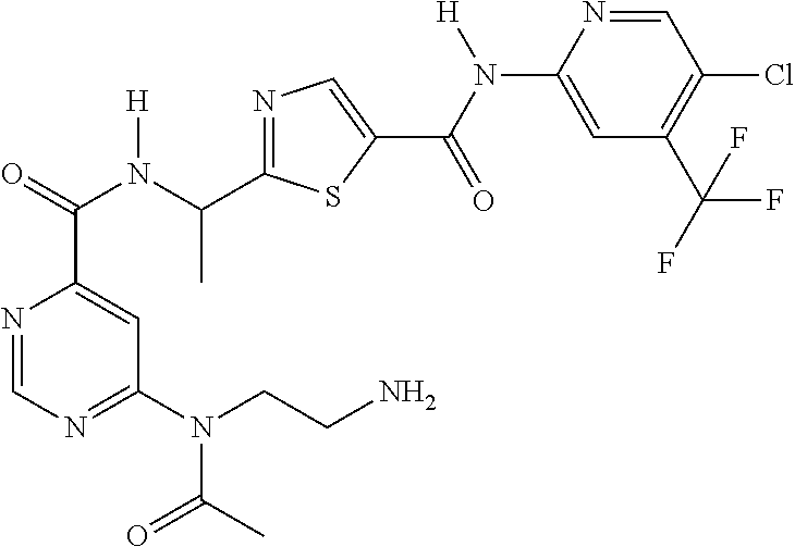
N1=CN=C(N(C(C)=O)CCN)C=C1C(N(C(C1=NC=C(C(=O)N(C2=CC(C(F)(F)F)=C(Cl)C=N2)[H])S1)C)[H])=O
